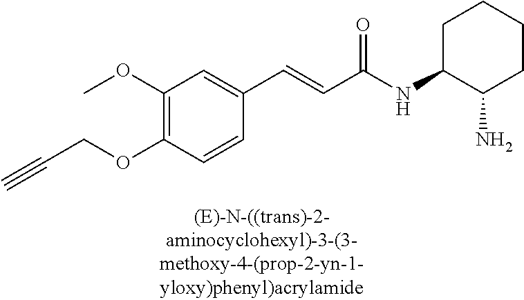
C1(OC)=C(OCC#C)C=CC(C=CC(=O)NC2C(N)CCCC2)=C1
